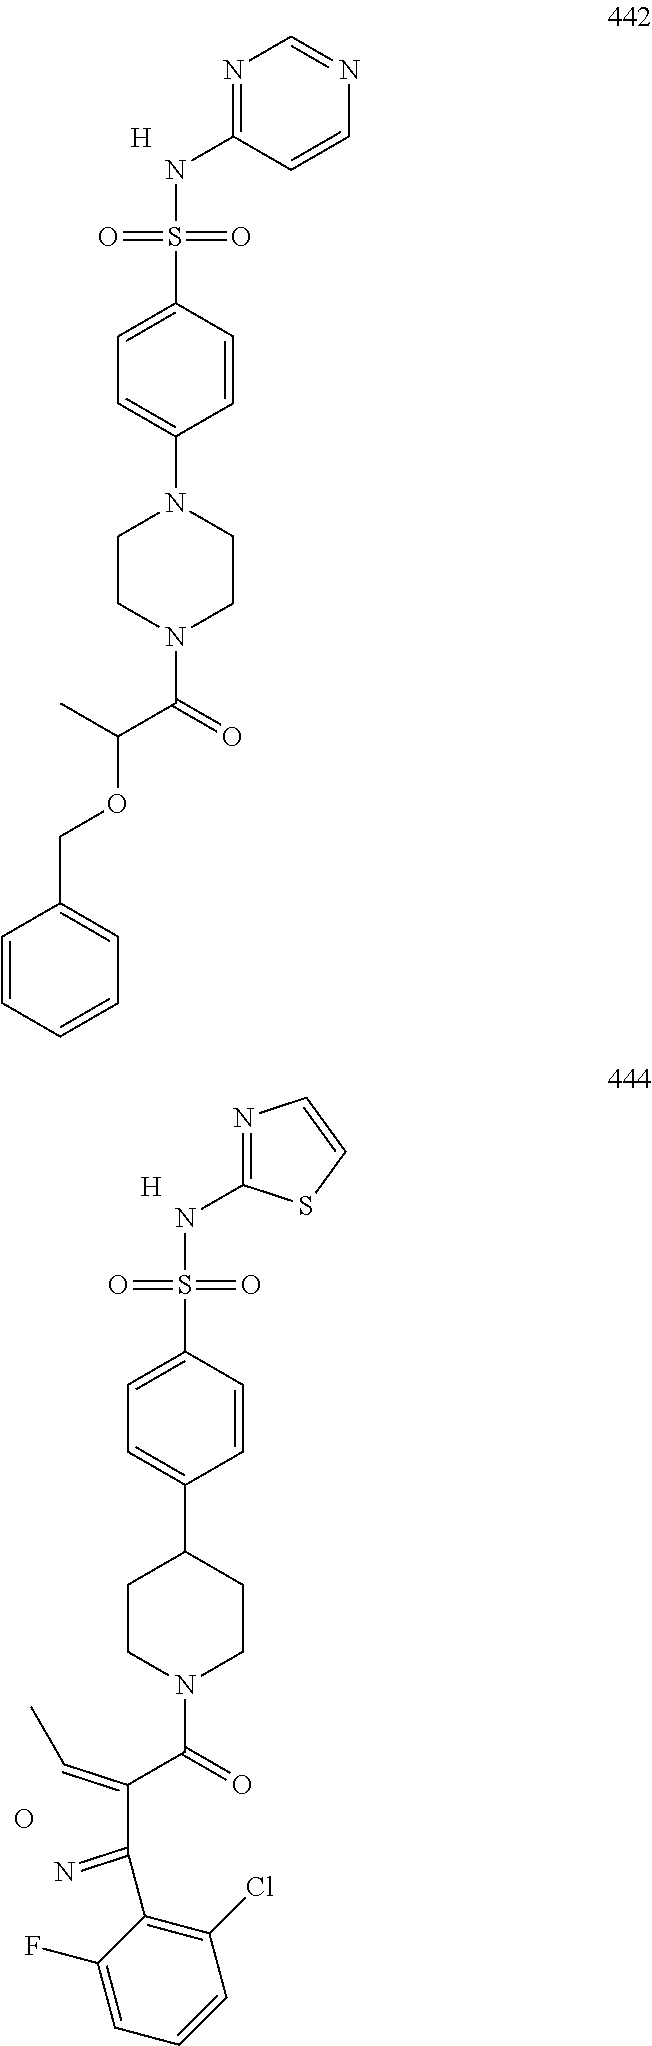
N1=C(NS(=O)(=O)C2=CC=C(N3CCN(C(C(C)OCC4=CC=CC=C4)=O)CC3)C=C2)C=CN=C1.[H].O.[H].N1=C(NS(=O)(=O)C2=CC=C(C3CCN(C(C(C(=N)C4=C(Cl)C=CC=C4F)=CC)=O)CC3)C=C2)SC=C1
